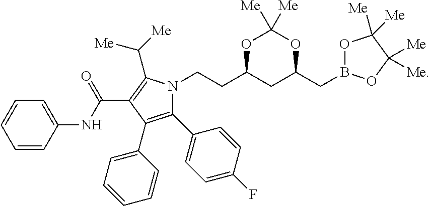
C1(C2=CC=C(F)C=C2)=C(C2=CC=CC=C2)C(C(NC2=CC=CC=C2)=O)=C(C([Me])[Me])N1CCC1CC(CB2OC([Me])([Me])C([Me])([Me])O2)OC([Me])([Me])O1
